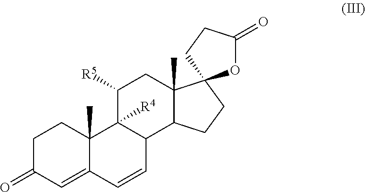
C1C(=O)C=C2C(C)(C1)C1([R4])C(C=C2)C2C(C)(CC1[R5])C1(CC2)OC(=O)CC1
